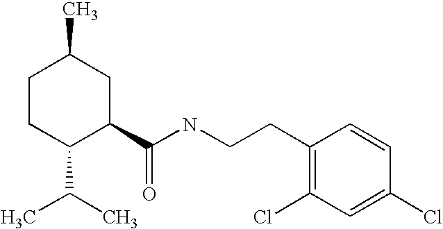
C1CC(C(C)C)C(C(NCCC2=C(Cl)C=C(Cl)C=C2)=O)CC1C
